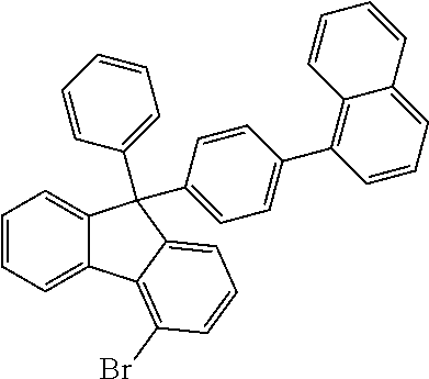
C1=CC=C2C(=C1)C(C1=CC=CC=C1)(C1=CC=C(C3=C4C(=CC=C3)C=CC=C4)C=C1)C1=CC=CC(Br)=C21
